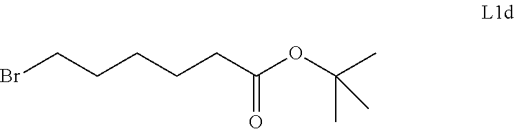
BrCCCCCC(=O)OC(C)(C)C
